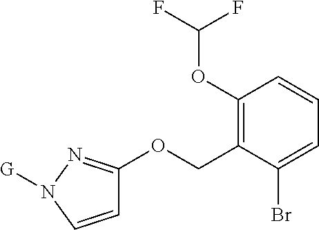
C1=CN([G])N=C1OCC1=C(OC(F)F)C=CC=C1Br
